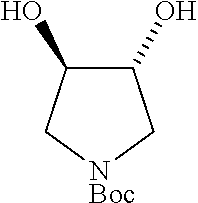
C1(O)C(O)C[NBoc]C1
